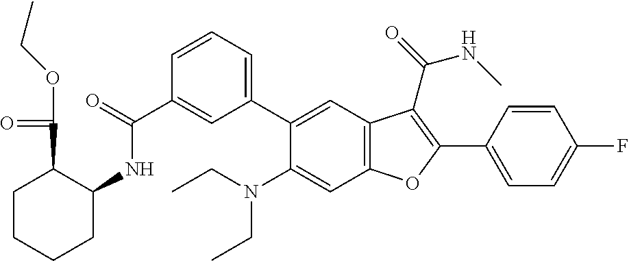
C1=CC=C(C2=CC3=C(C=C2N(CC)CC)OC(C2=CC=C(F)C=C2)=C3C(=O)NC)C=C1C(=O)NC1C(C(OCC)=O)CCCC1
